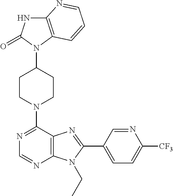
C12=C(N(C3CCN(C4=NC=NC5=C4N=C(C4=CC=C([CF3])N=C4)N5CC)CC3)C(=O)N1)C=CC=N2
